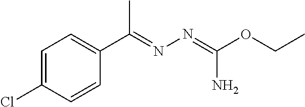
C1=C(Cl)C=CC(C(=NN=C(OCC)N)C)=C1
